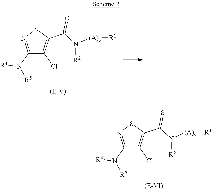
C1(N([R4])[R5])=NSC(C(N([R2])[(A)y][R1])=O)=C1Cl.C1(N([R4])[R5])=NSC(C(N([R2])[(A)y][R1])=S)=C1Cl
